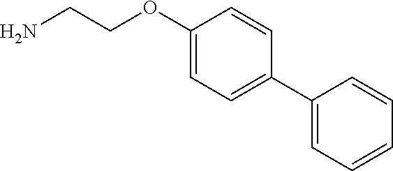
NCCOC1=CC=C(C2=CC=CC=C2)C=C1
